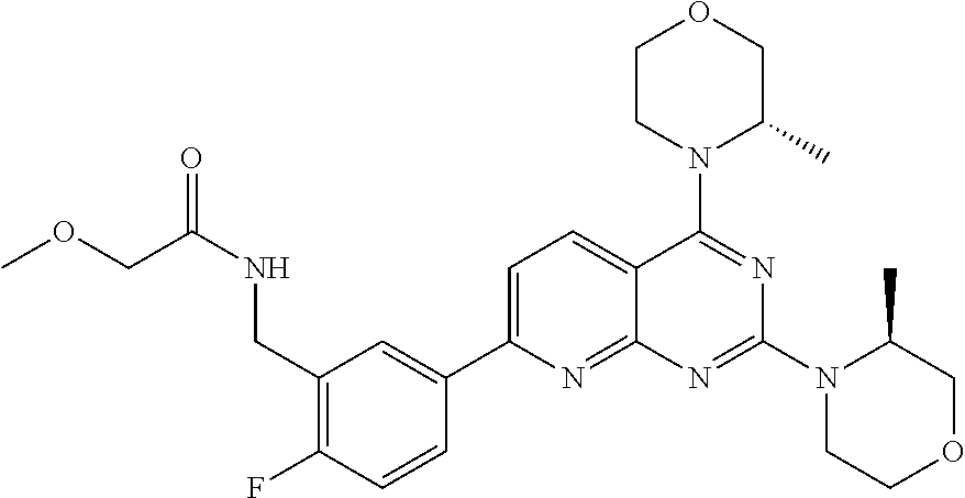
C1(CNC(COC)=O)=C(F)C=CC(C2=CC=C3C(=N2)N=C(N2CCOCC2C)N=C3N2C(C)COCC2)=C1
